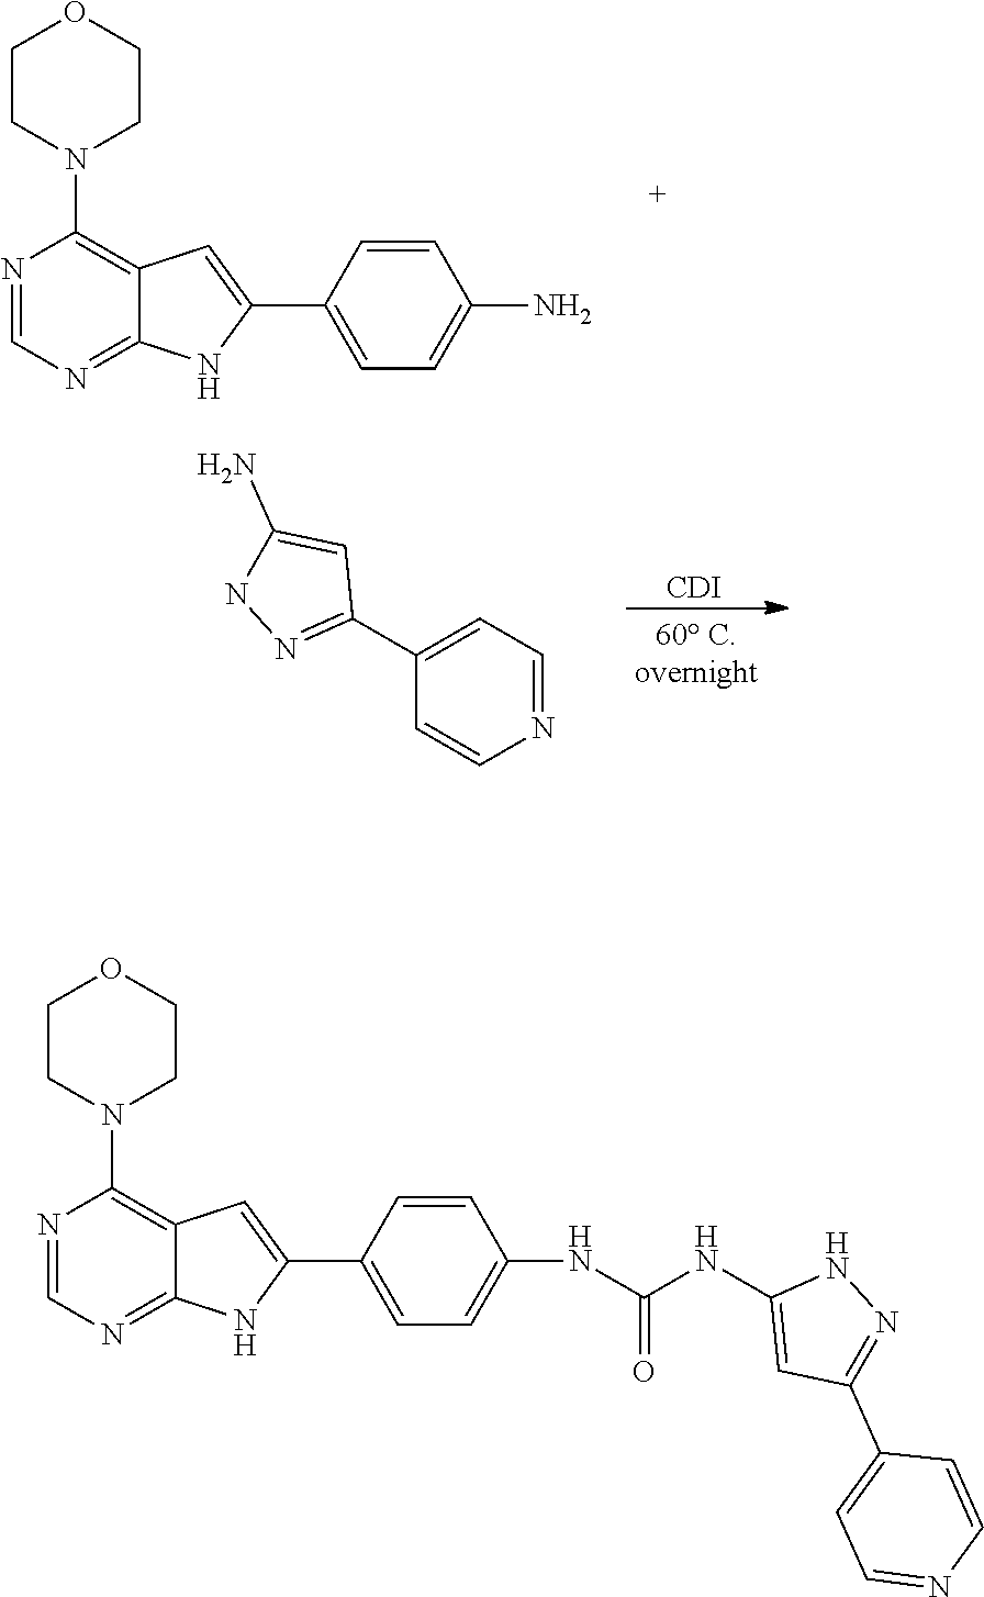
O1CCN(C2=C3C(=NC=N2)NC(C2=CC=C(N)C=C2)=C3)CC1.N1=C(C2=CC=NC=C2)C=C(N)N1.[CDI].O1CCN(C2=C3C(=NC=N2)NC(C2=CC=C(NC(NC4=CC(C5=CC=NC=C5)=NN4)=O)C=C2)=C3)CC1
